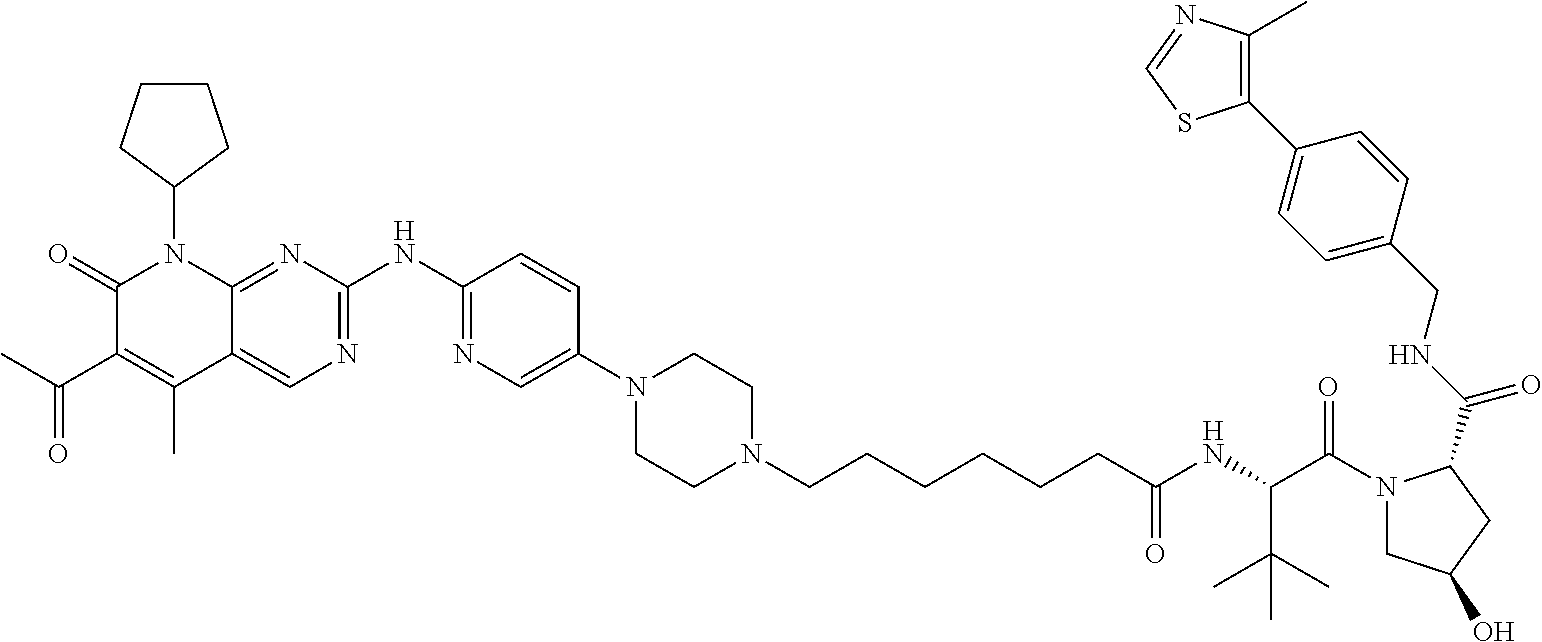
C1(=O)C(C(C)=O)=C(C)C2=CN=C(NC3=NC=C(N4CCN(CCCCCCC(NC(C(N5CC(O)CC5C(NCC5=CC=C(C6=C(C)N=CS6)C=C5)=O)=O)C(C)(C)C)=O)CC4)C=C3)N=C2N1C1CCCC1
